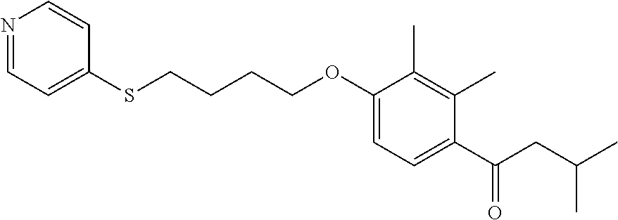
N1=CC=C(SCCCCOC2=CC=C(C(CC(C)C)=O)C(C)=C2C)C=C1
